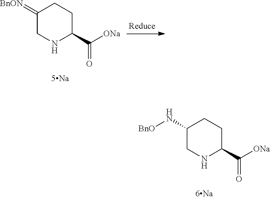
C1(N[BnO])CNC(C([ONa])=O)CC1.C1(=[BnON])CNC(C([ONa])=O)CC1
